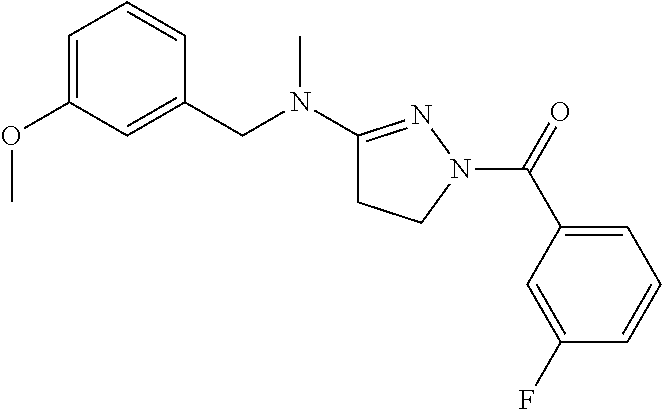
C1=C(OC)C=C(CN(C2=NN(C(=O)C3=CC=CC(F)=C3)CC2)C)C=C1
